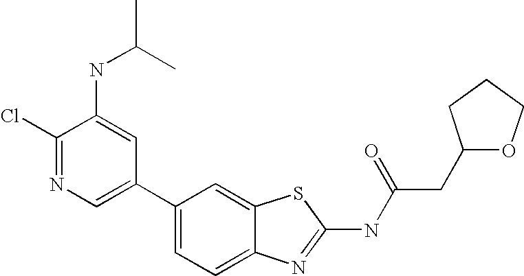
C1(C2=CN=C(Cl)C(NC(C)C)=C2)=CC=C2C(=C1)SC(NC(CC1OCCC1)=O)=N2
